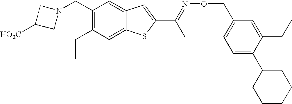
N1(CC2=C(CC)C=C3C(=C2)C=C(C(=NOCC2=CC=C(C4CCCCC4)C(CC)=C2)C)S3)CC([HO2C])C1
